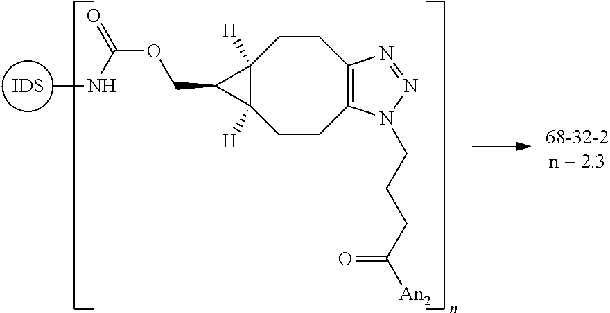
[IDS].C12([H])C([H])(CCC3=C(CC1)N=NN3CCCC([An2])=O)C2COC(=O)NC
